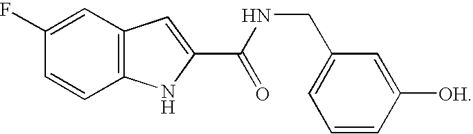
C12=C(C=C(F)C=C1)C=C(C(=O)NCC1=CC=CC([OH])=C1)N2
